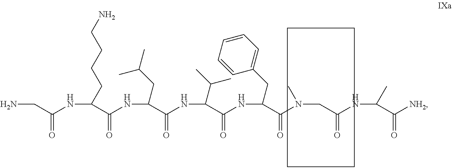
NCC(NC(C(NC(C(NC(C(NC(C(N(CC(NC(C([NH2])=O)C)=O)C)=O)CC1=CC=CC=C1)=O)C(C)C)=O)CC(C)C)=O)CCCCN)=O
